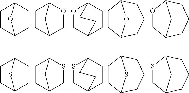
C1CC2CCC1O2.C1CC2COC1C2.O1CC2CCC1CC2.C1CC2CCCC1O2.O1CC2CCCC1C2.C1CC2CCC1S2.C1CC2CSC1C2.S1CC2CCC1CC2.C1CC2CCCC1S2.S1CC2CCCC1C2
